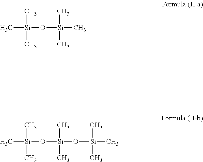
C[Si](C)(C)O[Si](C)(C)C.C[Si](C)(C)O[Si](C)(C)O[Si](C)(C)C
